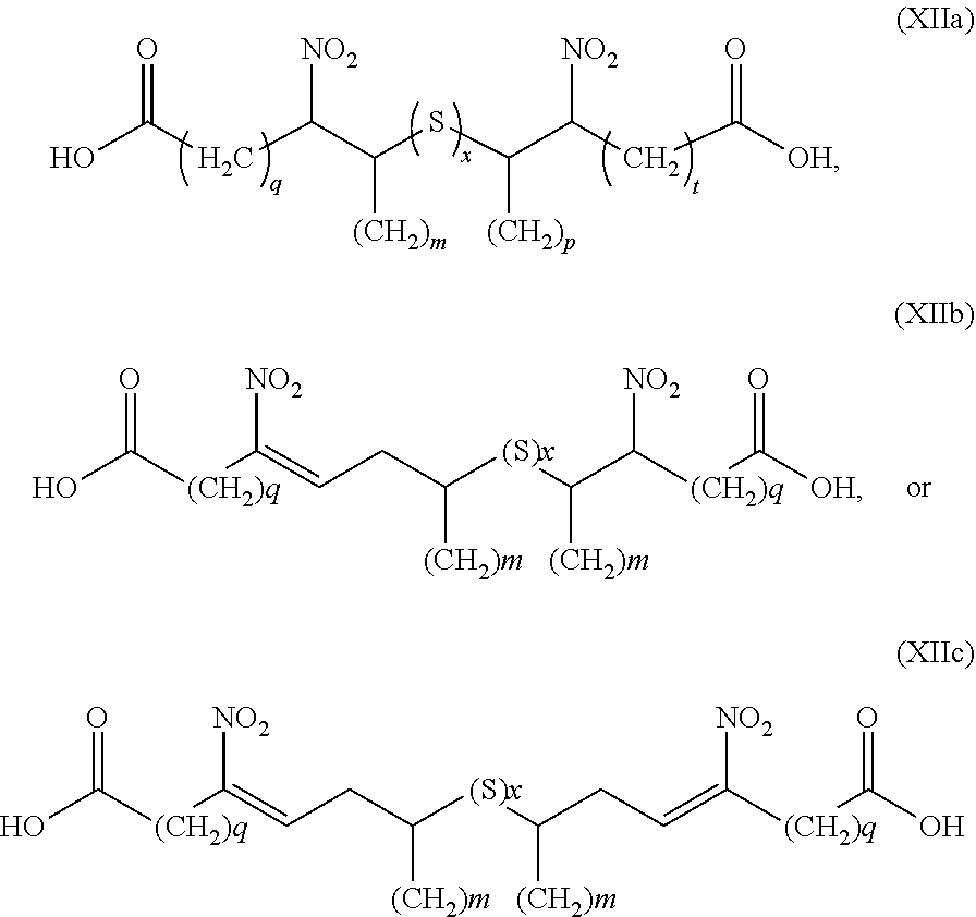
OC(CC(C(SC(C(CC([OH])=O)[NO2])[(CH2)p])[(CH2)m])[NO2])=O.C([(S)x]C(C([(CH2)q]C([OH])=O)[NO2])[(CH2)m])([(CH2)m])CC=C([(CH2)q]C(=O)O)[NO2].C([(S)x]C(CC=C([(CH2)q]C(O)=O)[NO2])[(CH2)m])([(CH2)m])CC=C([(CH2)q]C(=O)O)[NO2]
